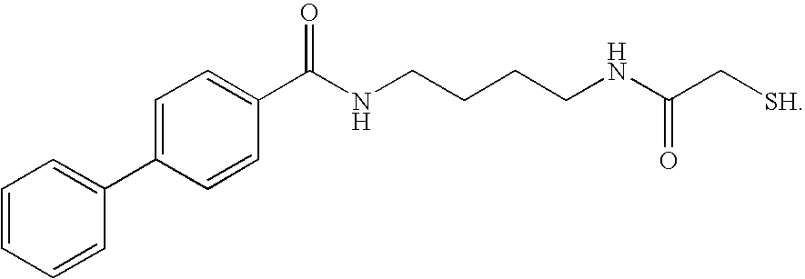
C1=C(C2=CC=C(C(NCCCCNC(C[SH])=O)=O)C=C2)C=CC=C1
